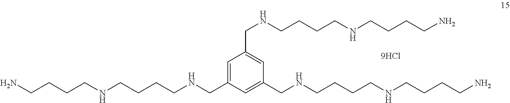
C1=C(CNCCCCNCCCCN)C=C(CNCCCCNCCCCN)C=C1CNCCCCNCCCCN
